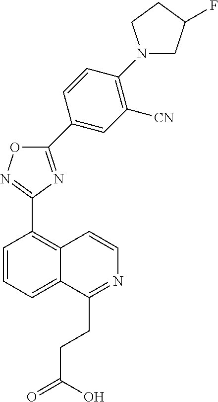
C1=CC=C2C(=C1C1=NOC(C3=CC([CN])=C(N4CC(F)CC4)C=C3)=N1)C=CN=C2CCC(=O)O
